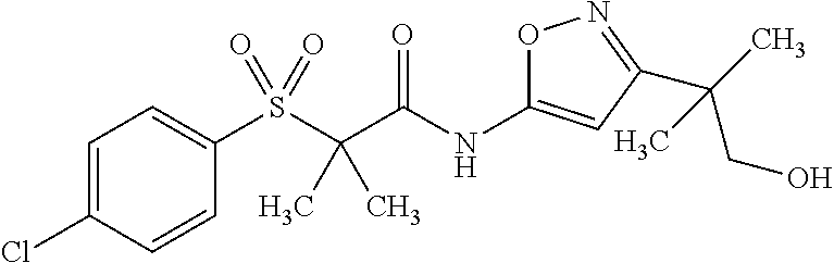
C(C(=O)NC1=CC(C(C)(CO)C)=NO1)(C)(C)S(C1=CC=C(Cl)C=C1)(=O)=O
